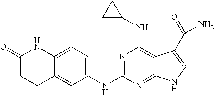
C1(NC2CC2)=C2C(=NC(NC3=CC=C4C(=C3)CCC(=O)N4)=N1)NC=C2C(=O)N
